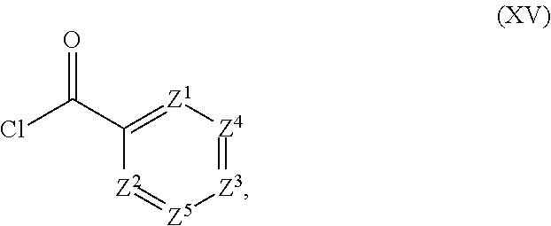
[Z3]1=[Z4][Z1]=C(C(Cl)=O)[Z2]=[Z5]1
